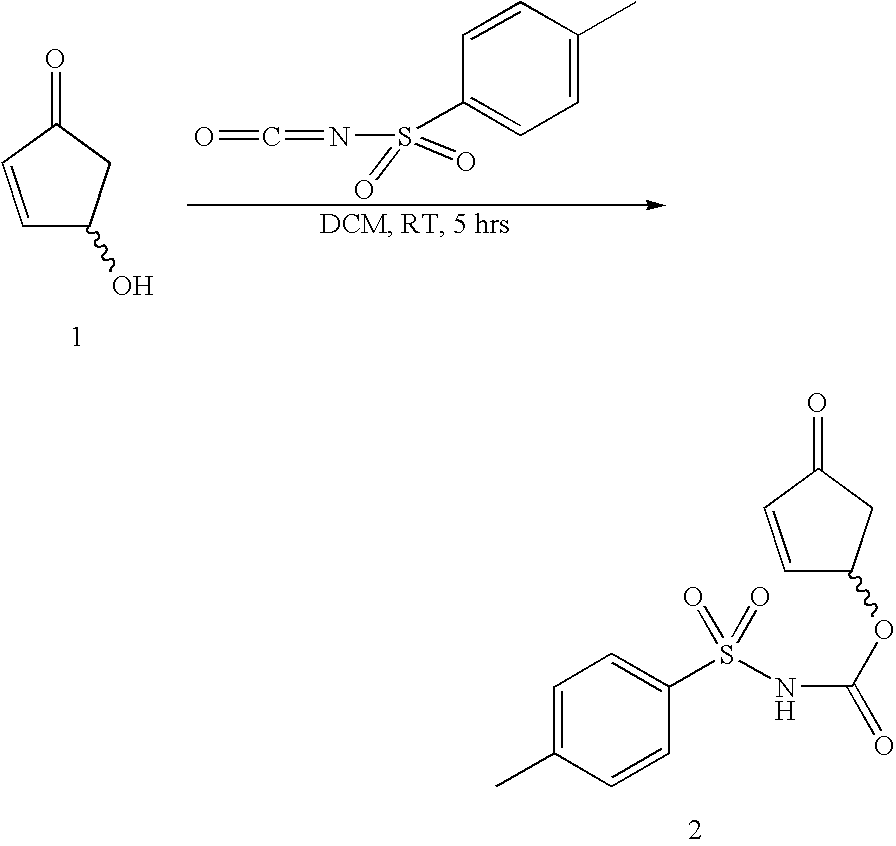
C1=CC(C)=CC=C1S(N=C=O)(=O)=O.C1=CC(=O)CC1O.C1=CC(=O)CC1OC(NS(C1=CC=C(C)C=C1)(=O)=O)=O
